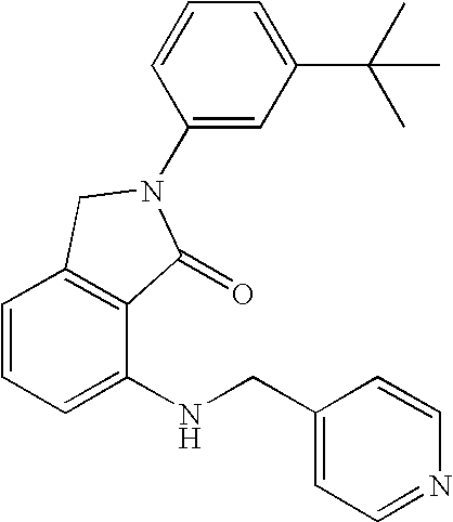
C1=CC=C(NCC2=CC=NC=C2)C2=C1CN(C1=CC(C(C)(C)C)=CC=C1)C2=O
